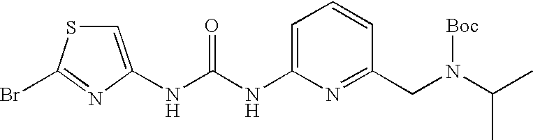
N(C(NC1=CC=CC(CN(C(C)C)[Boc])=N1)=O)C1=CSC(Br)=N1
